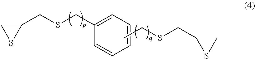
C1(CSCC2=CC=CC=C2)CS1.C1(CSCC)CS1
